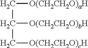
C([O(CH2CH2O)aH])C([O(CH2CH2O)bH])C[O(CH2CH2O)cH]
